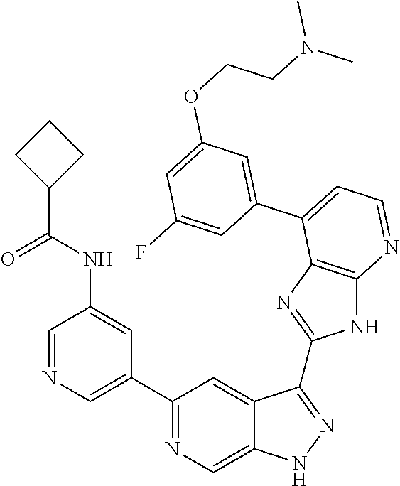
C1(C2=NC=C3C(=C2)C(C2=NC4=C(N2)N=CC=C4C2=CC(OCCN(C)C)=CC(F)=C2)=NN3)=CN=CC(NC(=O)C2CCC2)=C1
